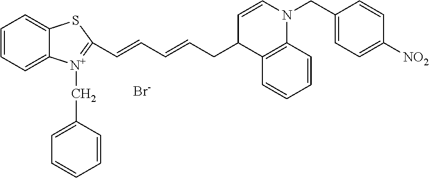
C1=CC=C2C(=C1)SC(C=CC=CCC1C3=C(N(CC4=CC=C([NO2])C=C4)C=C1)C=CC=C3)=[N+]2CC1=CC=CC=C1.[Br-]
